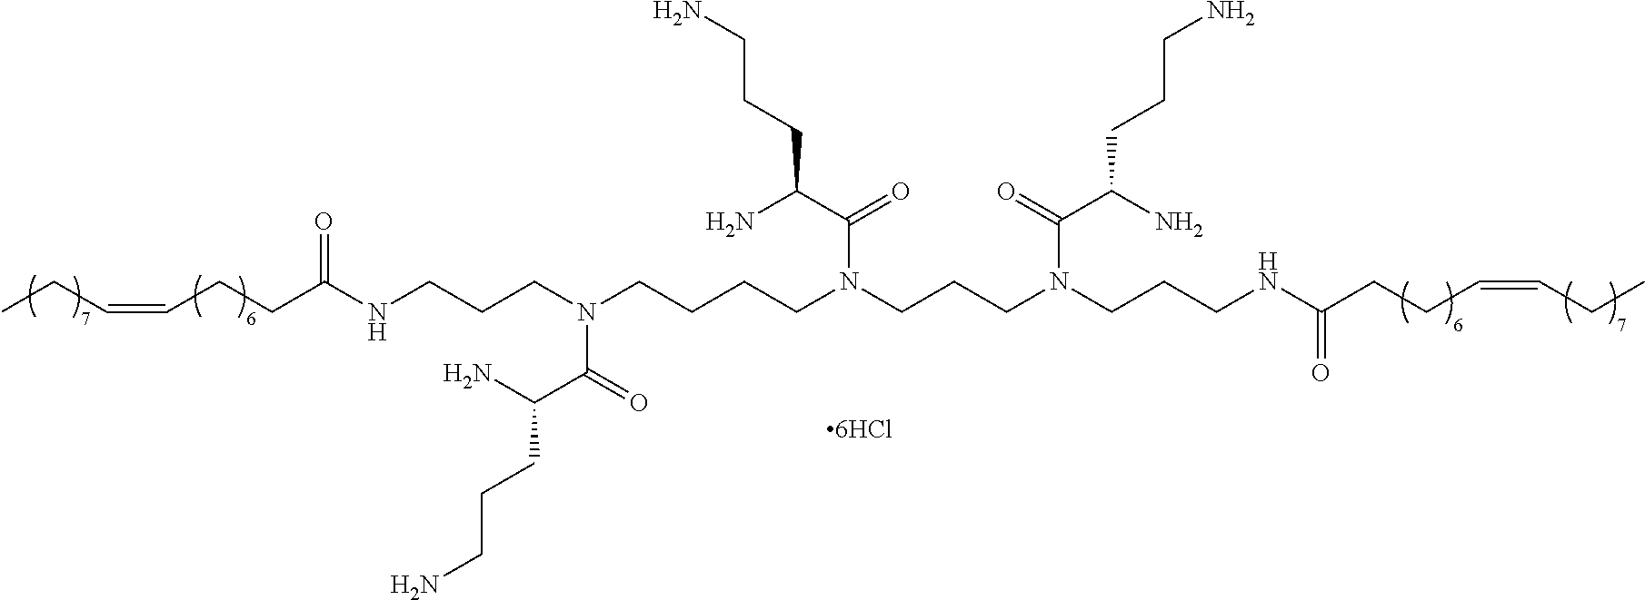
CCC=CCCC(NCCCN(C(=O)C(N)CCCN)CCCCN(CCCN(CCCNC(CCC=CCC)=O)C(=O)C(N)CCCN)C(C(N)CCCN)=O)=O
